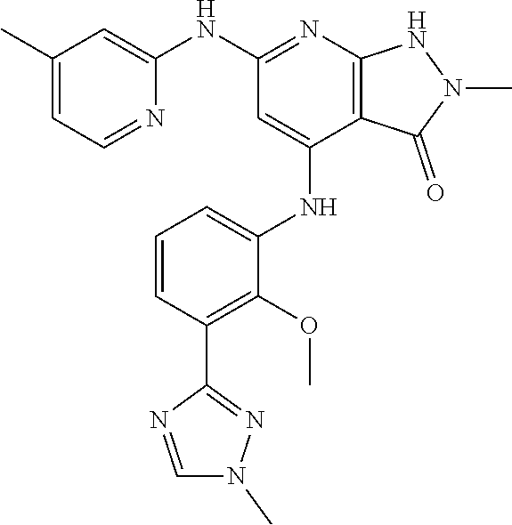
C1(NC2=NC3=C(C(NC4=CC=CC(C5=NN(C)C=N5)=C4OC)=C2)C(=O)N(C)N3)=CC(C)=CC=N1
